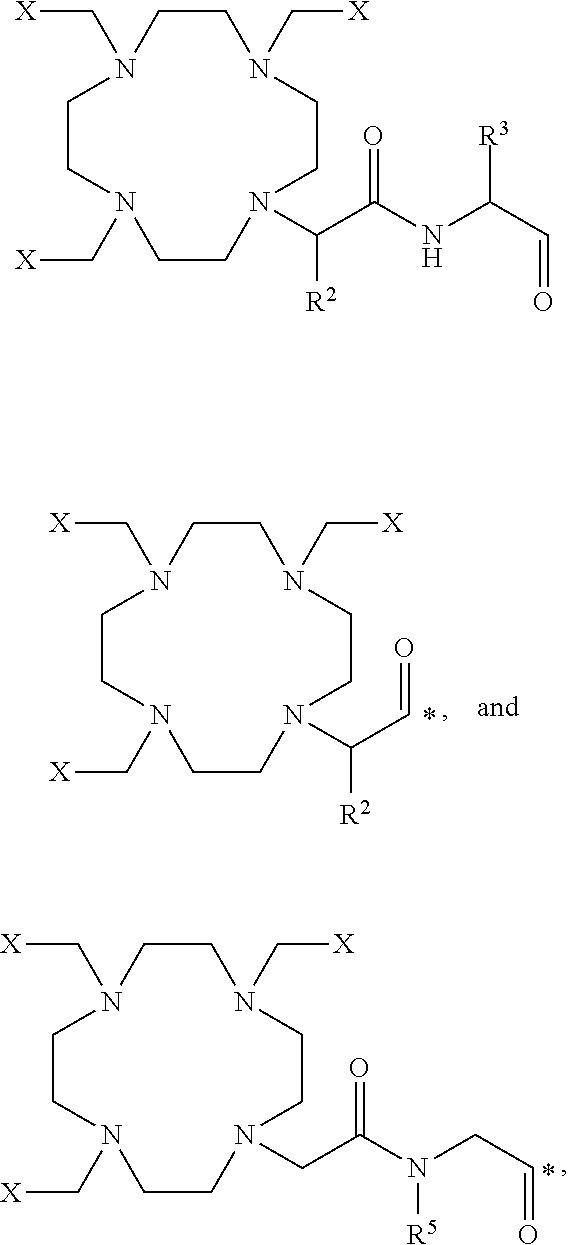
C1CN(C[X])CCN(C([R2])C=O)CCN(C[X])CCN1C[X].C1CN(C[X])CCN(CC(=O)N(CC=O)[R5])CCN(C[X])CCN1C[X].C1CN(C[X])CCN(C([R2])C(=O)NC([R3])C=O)CCN(C[X])CCN1C[X]
